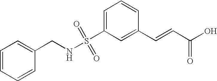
C(NS(C1=CC=CC(C=CC(O)=O)=C1)(=O)=O)C1=CC=CC=C1
